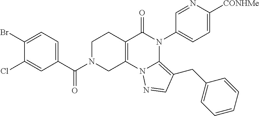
C1(Br)=CC=C(C(N2CC3=C(CC2)C(=O)N(C2=CC=C([CONHMe])N=C2)C2=C(CC4=CC=CC=C4)C=NN32)=O)C=C1Cl
